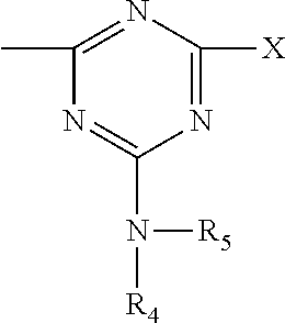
CC1=NC([X])=NC(N([R5])[R4])=N1
